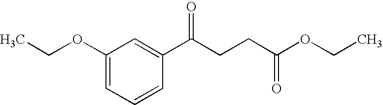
C1(OCC)=CC=CC(C(CCC(OCC)=O)=O)=C1
